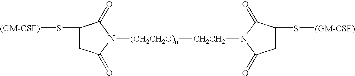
C1C(S[(GM-CSF)])C(=O)N([CH2CH2][(CH2CH2O)n]N2C(=O)CC(S[(GM-CSF)])C2=O)C1=O
